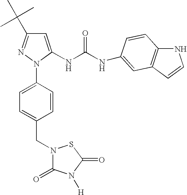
C1=C(NC(NC2=CC3=C(NC=C3)C=C2)=O)N(C2=CC=C(CN3C(=O)N([H])C(=O)S3)C=C2)N=C1C(C)(C)C
